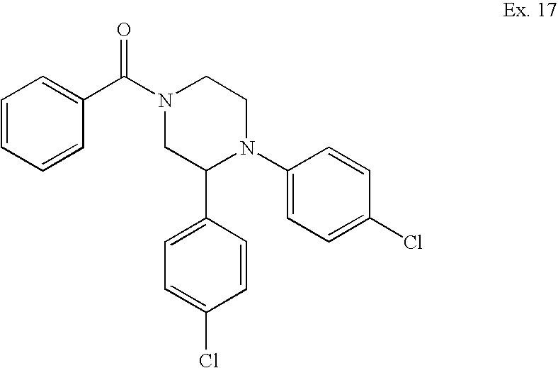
C1=CC=CC(C(N2CC(C3=CC=C(Cl)C=C3)N(C3=CC=C(Cl)C=C3)CC2)=O)=C1
